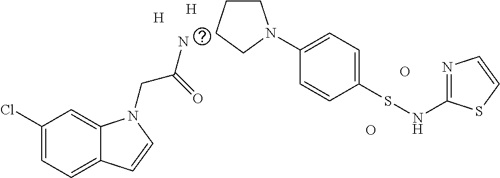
C1(Cl)=CC=C2C(=C1)N(CC(=O)N)C=C2.[H].O.O.[H].C1CCCN1C1=CC=C(SNC2=NC=CS2)C=C1
